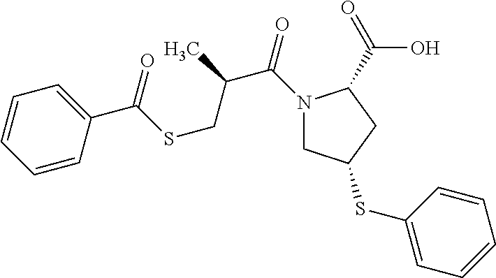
C1=CC(C(SCC(C)C(=O)N2CC(SC3=CC=CC=C3)CC2C(O)=O)=O)=CC=C1
